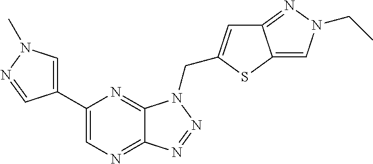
C1=C(C2=CN=C3C(=N2)N(CC2=CC4=NN(CC)C=C4S2)N=N3)C=NN1C
